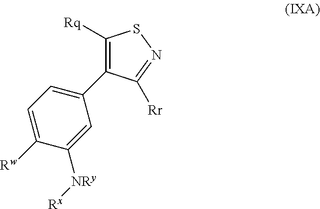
C1=C(C2=C([Rq])SN=C2[Rr])C=C([NRy][Rx])C([Rw])=C1
